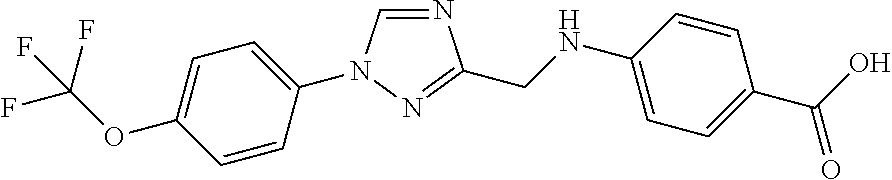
C1=C(OC(F)(F)F)C=CC(N2C=NC(CNC3=CC=C(C(O)=O)C=C3)=N2)=C1
